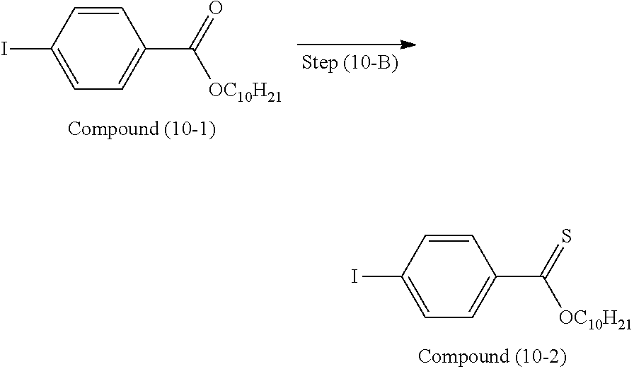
C1=CC(I)=CC=C1C(=S)[OC10H21].C1=CC(I)=CC=C1C(=O)[OC10H21]
